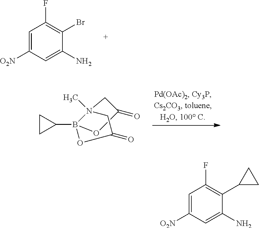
C1=C([O2N])C=C(N)C(Br)=C1F.O1C(=O)CN2(C)B1(C1CC1)OC(=O)C2.C1=C([O2N])C=C(N)C(C2CC2)=C1F
